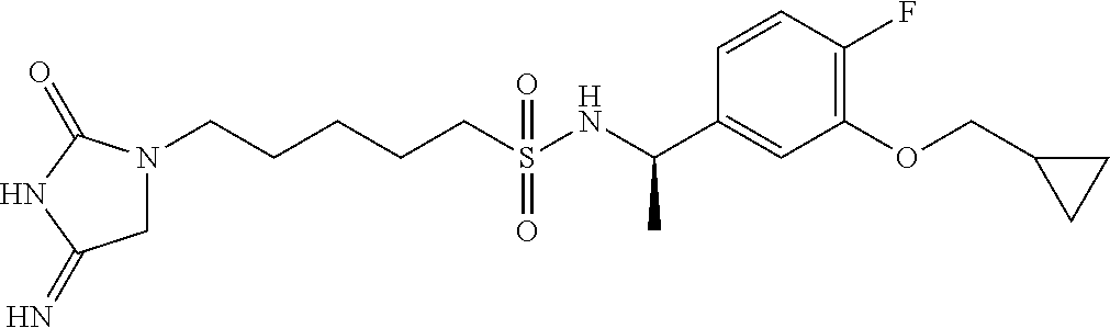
N1(CCCCCS(NC(C2=CC(OCC3CC3)=C(F)C=C2)C)(=O)=O)CC(=N)NC1=O
